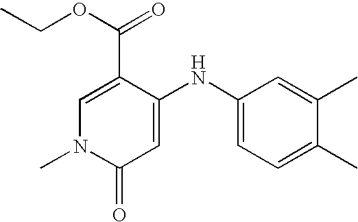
C1=C(C(OCC)=O)C(NC2=CC=C(C)C(C)=C2)=CC(=O)N1C
